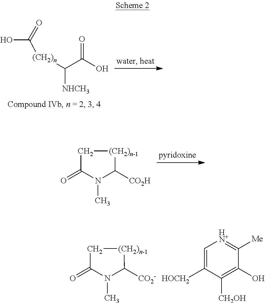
C1C(=O)N(C)C([CO2H])[(CH2)n-1]1.C1C(=O)N(C)C([CO2-])[(CH2)n-1]1.C1=C([HOCH2])C([CH2OH])=C(O)C([Me])=[HN+]1.OC(=O)[(CH2)n]C([NHCH3])C(=O)O
